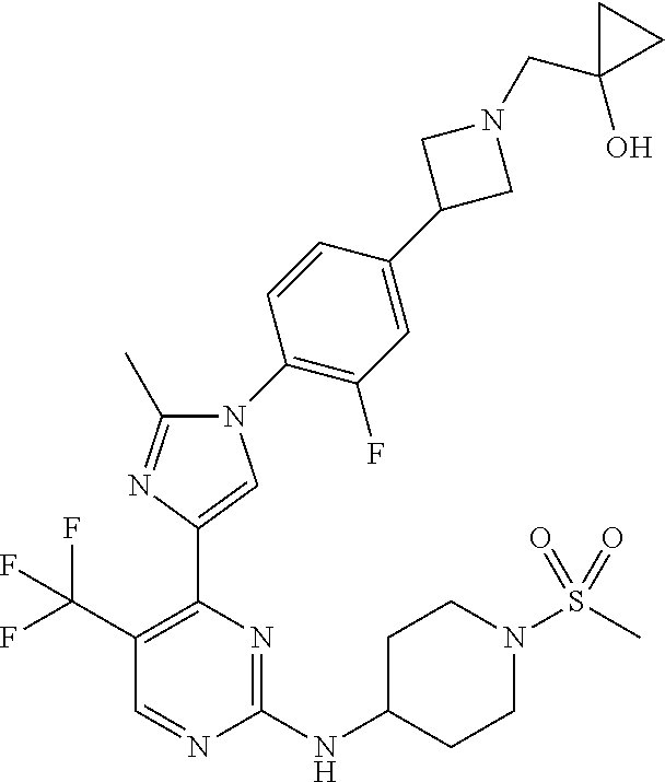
N1(C2=C(F)C=C(C3CN(CC4(O)CC4)C3)C=C2)C(C)=NC(C2=C(C(F)(F)F)C=NC(NC3CCN(S(C)(=O)=O)CC3)=N2)=C1
